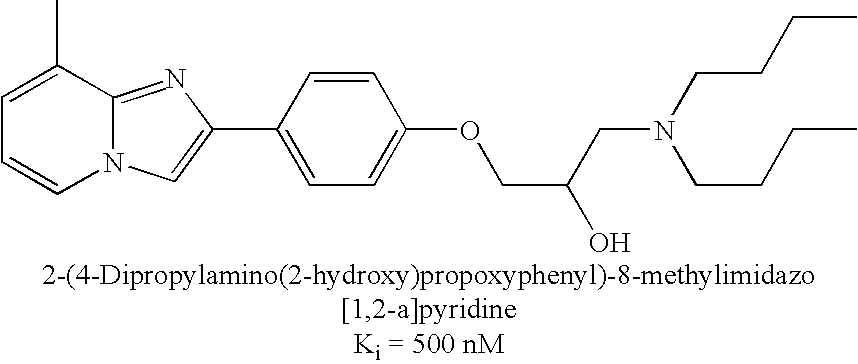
C1=C(C)C2=NC(C3=CC=C(OCC(O)CN(CCCC)CCCC)C=C3)=CN2C=C1
